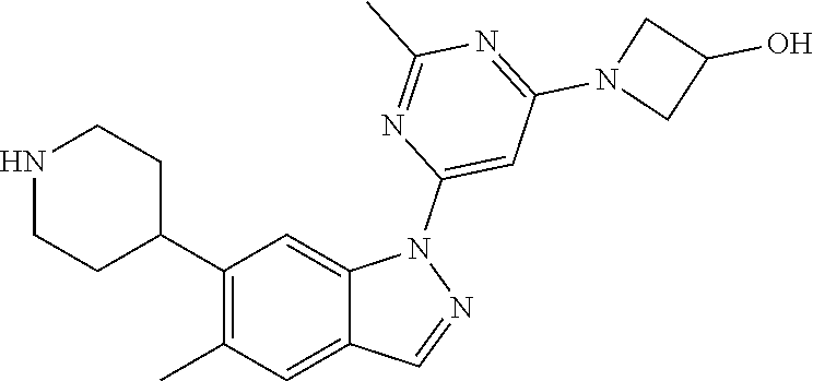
N1CCC(C2=C(C)C=C3C(=C2)N(C2=CC(N4CC(O)C4)=NC(C)=N2)N=C3)CC1
